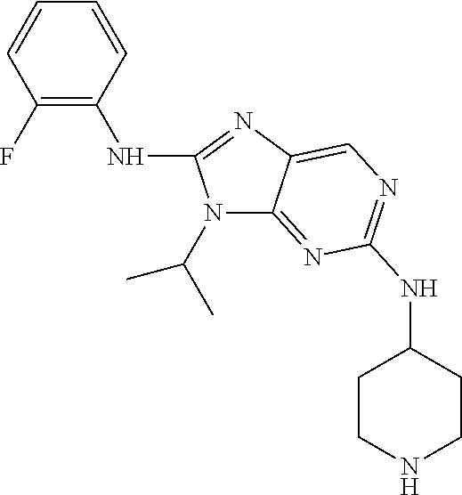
C1(F)=C(NC2=NC3=CN=C(NC4CCNCC4)N=C3N2C(C)C)C=CC=C1
